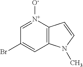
C1=[N+]([O-])C2=C(C=C1Br)N(C)C=C2
